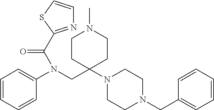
C1(N(CC2(N3CCN(CC4=CC=CC=C4)CC3)CCN(C)CC2)C(=O)C2=NC=CS2)=CC=CC=C1
